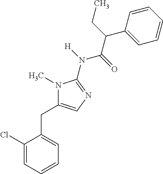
C1(Cl)=CC=CC=C1CC1=CN=C(N([H])C(=O)C(C2=CC=CC=C2)CC)N1C
